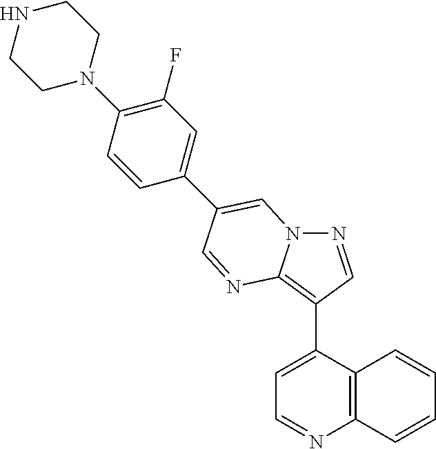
C1=C(C2=C3N(N=C2)C=C(C2=CC(F)=C(N4CCNCC4)C=C2)C=N3)C2=C(N=C1)C=CC=C2
